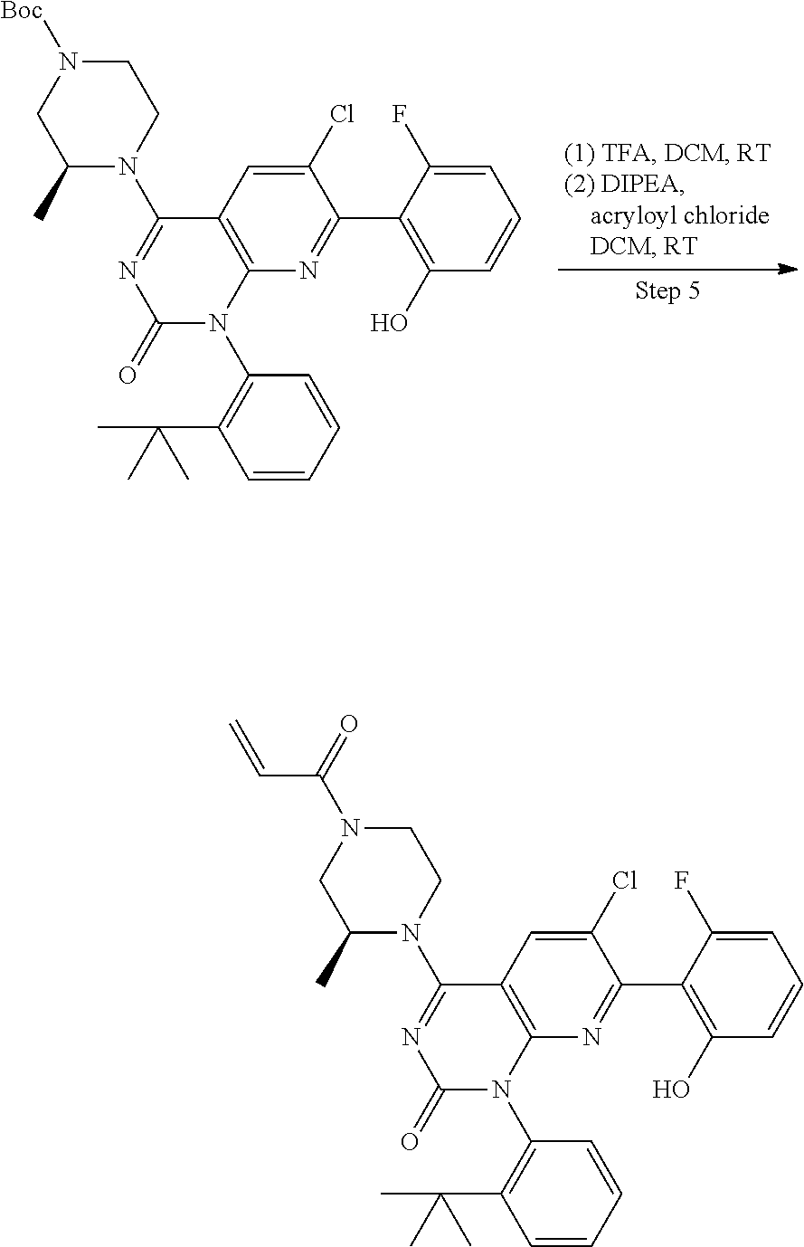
C12=C(N=C(C3=C(O)C=CC=C3F)C(Cl)=C1)N(C1=C(C(C)(C)C)C=CC=C1)C(=O)N=C2N1CCN([Boc])CC1C.C12=C(N=C(C3=C(O)C=CC=C3F)C(Cl)=C1)N(C1=C(C(C)(C)C)C=CC=C1)C(=O)N=C2N1CCN(C(=O)C=C)CC1C
